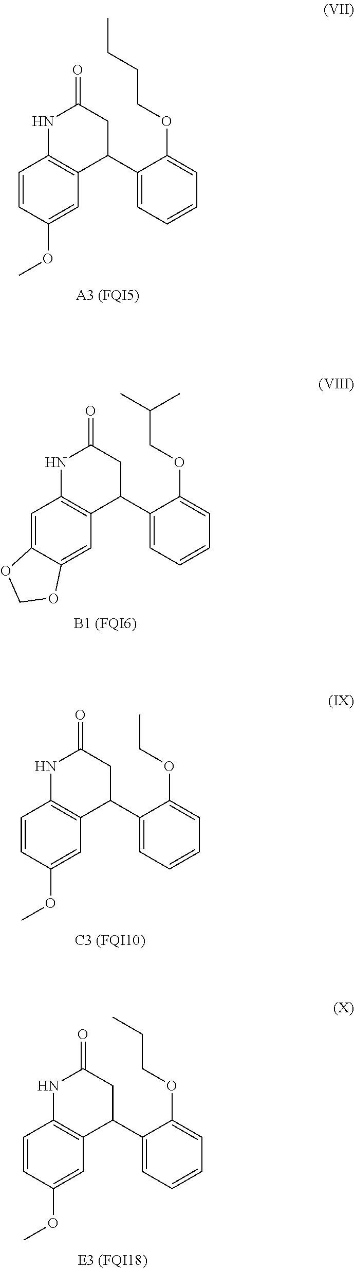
C1=CC(OC)=CC2=C1NC(=O)CC2C1=CC=CC=C1OCCCC.C1=C2C(=CC3=C1NC(=O)CC3C1=CC=CC=C1OCC(C)C)OCO2.C1=CC(OC)=CC2=C1NC(=O)CC2C1=CC=CC=C1OCC.C1=CC(OC)=CC2=C1NC(=O)CC2C1=CC=CC=C1OCCC
